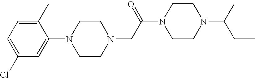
C1(C)=CC=C(Cl)C=C1N1CCN(CC(N2CCN(C(CC)C)CC2)=O)CC1
